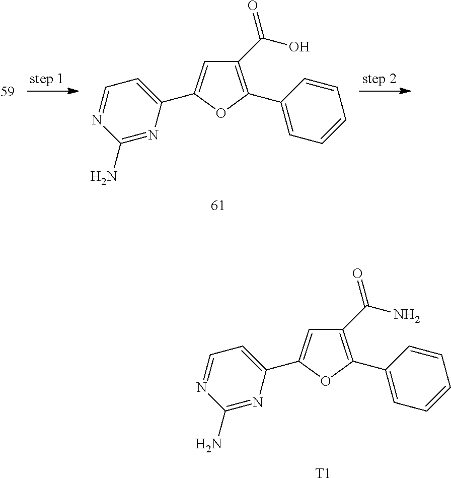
C1(C2=CC(C(O)=O)=C(C3=CC=CC=C3)O2)=CC=NC(N)=N1.C1(C2=CC(C(N)=O)=C(C3=CC=CC=C3)O2)=CC=NC(N)=N1.[T1]
